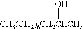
[CH3(CH2)6CH2CHCH3]O
